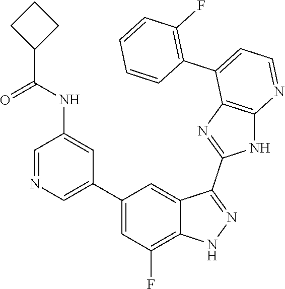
C1=NC=C(C2=CC(F)=C3C(=C2)C(C2=NC4=C(N2)N=CC=C4C2=C(F)C=CC=C2)=NN3)C=C1NC(=O)C1CCC1
